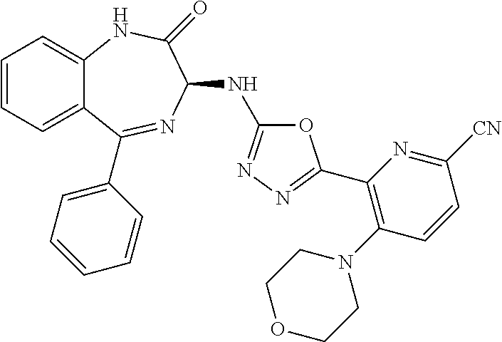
C1=CC=C2C(=C1)NC(=O)C(NC1=NN=C(C3=C(N4CCOCC4)C=CC([CN])=N3)O1)N=C2C1=CC=CC=C1
